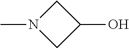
CN1CC(O)C1
